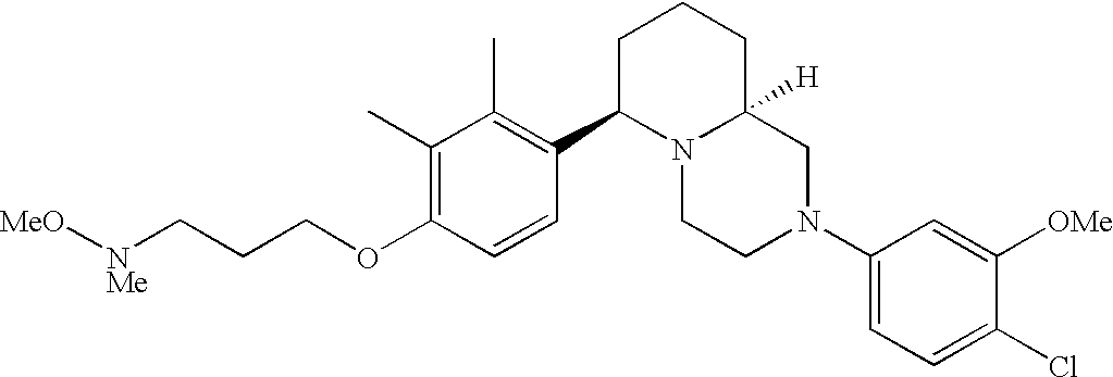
C1(C)=C(OCCC[NMe][MeO])C=CC(C2N3C([H])(CCC2)CN(C2=CC=C(Cl)C([OMe])=C2)CC3)=C1C
